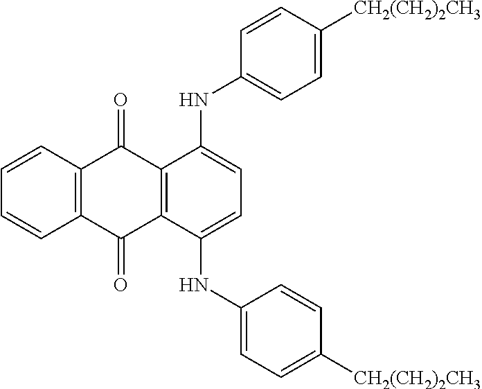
C12=C(C(=O)C3=C(C1=O)C(NC1=CC=C([CH2(CH2)2CH3])C=C1)=CC=C3NC1=CC=C([CH2(CH2)2CH3])C=C1)C=CC=C2
